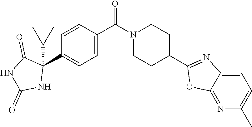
C1=CC(C(N2CCC(C3=NC4=CC=C(C)N=C4O3)CC2)=O)=CC=C1C1(C(C)C)C(=O)NC(=O)N1
